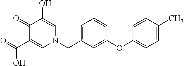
C1(=O)C(C(O)=O)=CN(CC2=CC=CC(OC3=CC=C(C)C=C3)=C2)C=C1O
